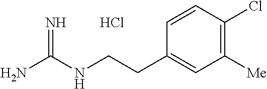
NC(NCCC1=CC([Me])=C(Cl)C=C1)=N.Cl
